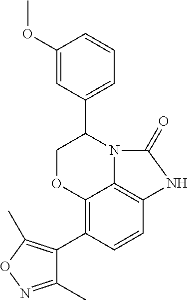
C12=C(C3=C(C)ON=C3C)C=CC3=C1N(C(C1=CC=CC(OC)=C1)CO2)C(=O)N3
